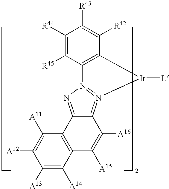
C1([R44])=C([R45])C2=C(C([R42])=C1[R43])[Ir]([L])N1=N2N=C2C=1C([A16])=C([A15])C1=C2C([A11])=C([A12])C([A13])=C1[A14]
